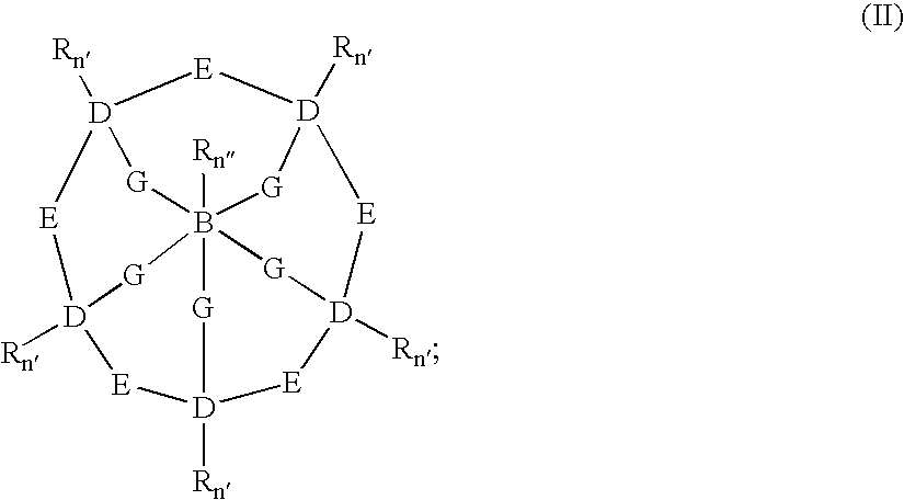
[D]12([Rn])[E][D]3([Rn])[G]B45([Rn])([G][D]([Rn])([E][D]([Rn])([G]4)[E][D]([Rn])([E]3)[G]5)[E]1)[G]2
